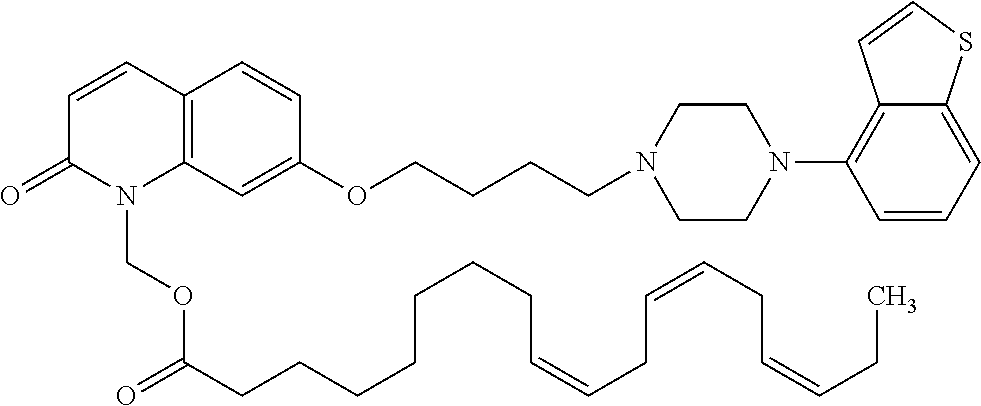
C12=C(C=C(OCCCCN3CCN(C4=C5C(=CC=C4)SC=C5)CC3)C=C1)N(COC(CCCCCCCC=CCC=CCC=CCC)=O)C(=O)C=C2
